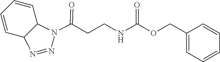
C1=CC2C(C=C1)N(C(CCNC(=O)OCC1=CC=CC=C1)=O)N=N2
